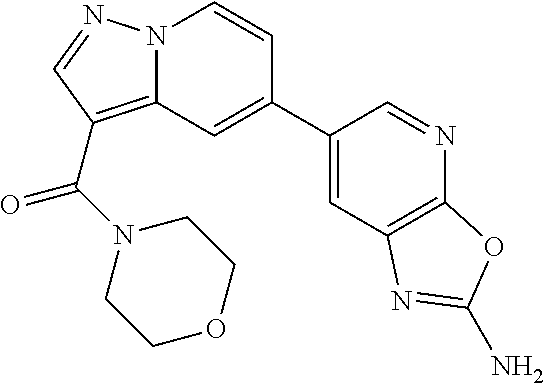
C12=C(C(=O)N3CCOCC3)C=NN1C=CC(C1=CC3=C(N=C1)OC(N)=N3)=C2
